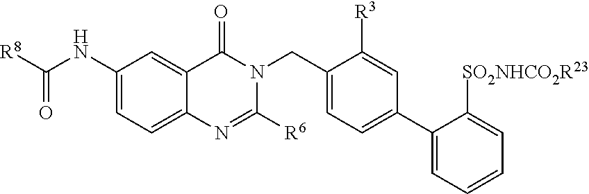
C12=CC=C(NC(=O)[R8])C=C1C(=O)N(CC1=CC=C(C3=CC=CC=C3[SO2NHCO2R23])C=C1[R3])C([R6])=N2
